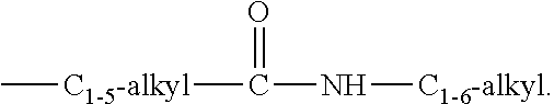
C[C1-5-alkyl]C(N[C1-6-alkyl])=O
